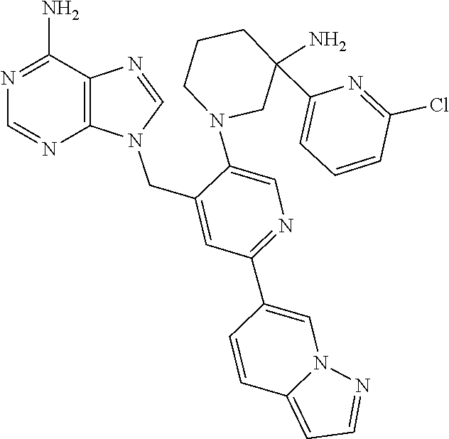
C1=NC2=C(N1CC1=CC(C3=CN4N=CC=C4C=C3)=NC=C1N1CC(C3=CC=CC(Cl)=N3)(N)CCC1)N=CN=C2N
